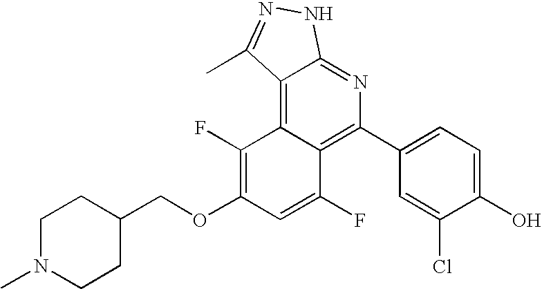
C1(C2=C3C(=C4C(=N2)NN=C4C)C(F)=C(OCC2CCN(C)CC2)C=C3F)=CC=C(O)C(Cl)=C1
